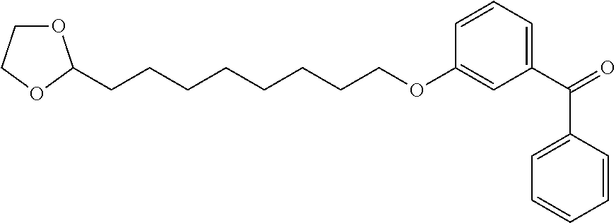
O1CCOC1CCCCCCCCOC1=CC(C(=O)C2=CC=CC=C2)=CC=C1
